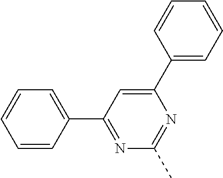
C1=CC=C(C2=NC(C)=NC(C3=CC=CC=C3)=C2)C=C1
